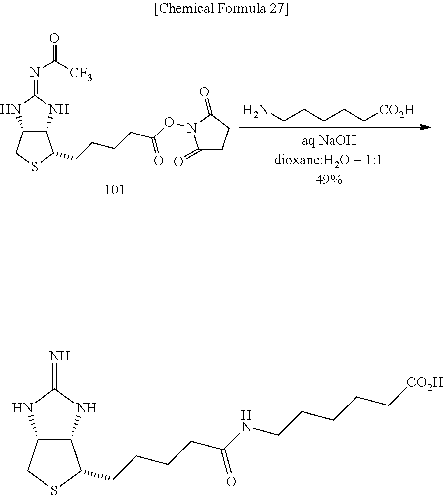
C12C(NC(=NC(=O)[CF3])N1)C(CCCCC(=O)ON1C(=O)CCC1=O)SC2.NCCCCC[CO2H].C12C(NC(=N)N1)C(CCCCC(=O)NCCCCC[CO2H])SC2
